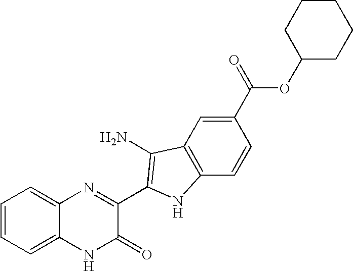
C1(C(OC2CCCCC2)=O)=CC2=C(C=C1)NC(C1=NC3=CC=CC=C3NC1=O)=C2N
